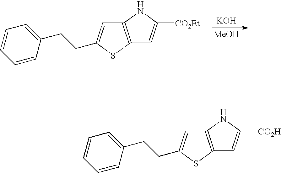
[KOH].[MeOH].C1=CC(CCC2=CC3=C(S2)C=C([CO2Et])N3)=CC=C1.C1=CC(CCC2=CC3=C(S2)C=C([CO2H])N3)=CC=C1
